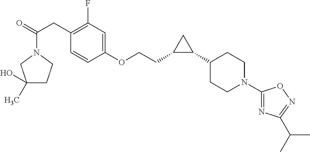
C(=O)(CC1=C(F)C=C(OCCC2C(C3CCN(C4=NC(C(C)C)=NO4)CC3)C2)C=C1)N1CC(C)(O)CC1
